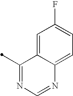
C1=C2C(=CC(F)=C1)C(C)=NC=N2
